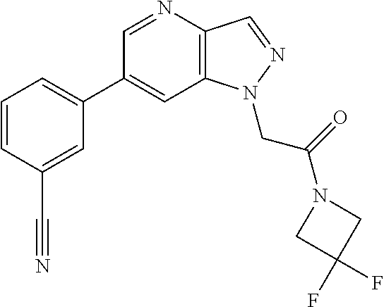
C1(C2=CC=CC(C#N)=C2)=CC2=C(C=NN2CC(=O)N2CC(F)(F)C2)N=C1
